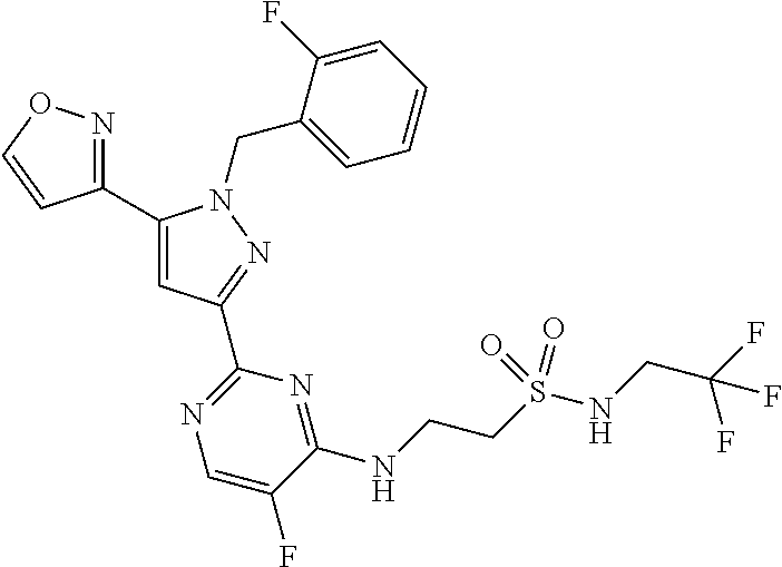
C1(C2=NOC=C2)=CC(C2=NC=C(F)C(NCCS(NCC(F)(F)F)(=O)=O)=N2)=NN1CC1=CC=CC=C1F
